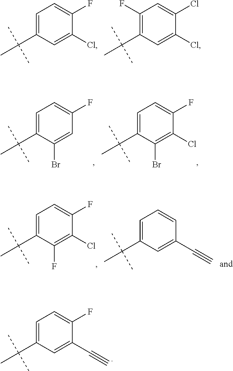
C1(F)=CC=C(C(C)(C)C)C=C1Cl.C1(Cl)=CC(F)=C(C(C)(C)C)C=C1Cl.C1(F)=CC=C(C(C)(C)C)C=C1C#C.C1(F)=CC=C(C(C)(C)C)C(Br)=C1.C1(F)=CC=C(C(C)(C)C)C(Br)=C1Cl.C1(F)=CC=C(C(C)(C)C)C(F)=C1Cl.C1=CC=C(C(C)(C)C)C=C1C#C
